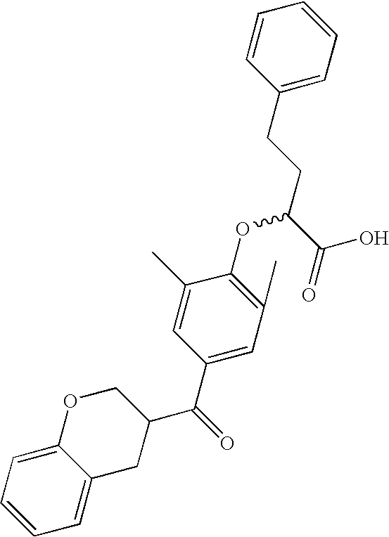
C1(CCC(C(=O)O)OC2=C(C)C=C(C(=O)C3COC4=CC=CC=C4C3)C=C2C)=CC=CC=C1
